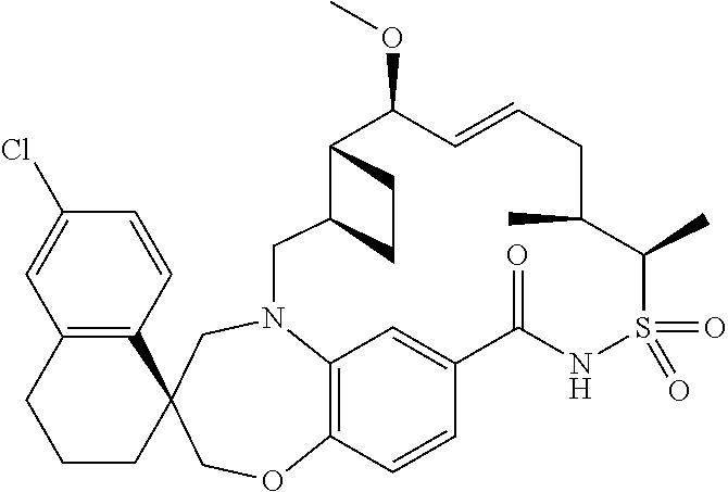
C12=C3C=CC(=C1)C(=O)NS(=O)(=O)C(C)C(C)CC=CC(OC)C1C(CC1)CN2CC1(CO3)C2=C(CCC1)C=C(Cl)C=C2
